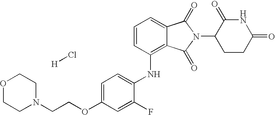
C1=CC(NC2=CC=C(OCCN3CCOCC3)C=C2F)=C2C(=C1)C(=O)N(C1CCC(=O)NC1=O)C2=O.[H]Cl
